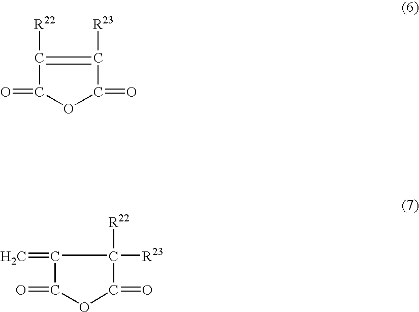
C1(=O)OC(=O)C([R23])=C1[R22].C1(=O)OC(=O)C([R22])([R23])C1=C
